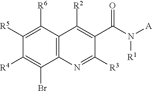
C1([R5])=C([R6])C2=C(C(Br)=C1[R4])N=C([R3])C(C(N([A])[R1])=O)=C2[R2]
